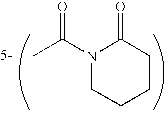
N1(C(C)=O)CCCCC1=O
